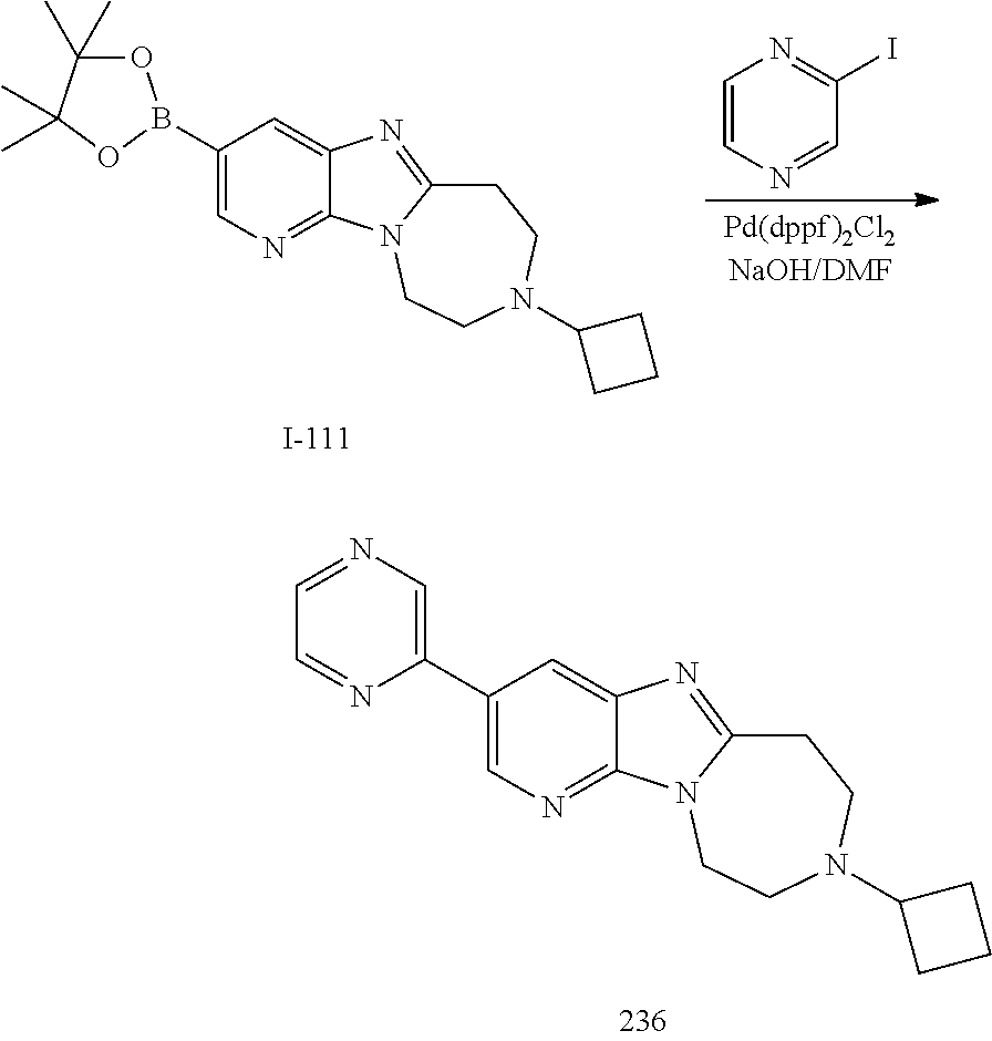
C1(B2OC(C)(C)C(C)(C)O2)=CN=C2C(=C1)N=C1CCN(C3CCC3)CCN21.C1=CN=CC(I)=N1.C1(C2=CN=CC=N2)=CN=C2C(=C1)N=C1CCN(C3CCC3)CCN21
